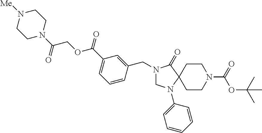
C1N(C2=CC=CC=C2)C2(C(=O)N1CC1=CC(C(OCC(N3CCN([Me])CC3)=O)=O)=CC=C1)CCN(C(OC(C)(C)C)=O)CC2
